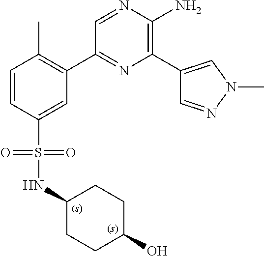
C1(C2=C(C)C=CC(S(=O)(=O)NC3CCC(O)CC3)=C2)=NC(C2=CN(C)N=C2)=C(N)N=C1
